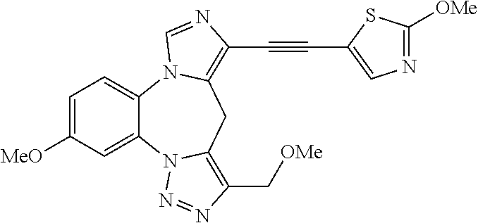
C1=C([MeO])C=C2C(=C1)N1C(=C(C#CC3=CN=C([OMe])S3)N=C1)CC1=C(C[OMe])N=NN21
